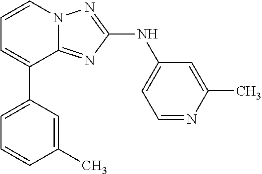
C1=CN2C(=NC(NC3=CC=NC(C)=C3)=N2)C(C2=CC=CC(C)=C2)=C1
